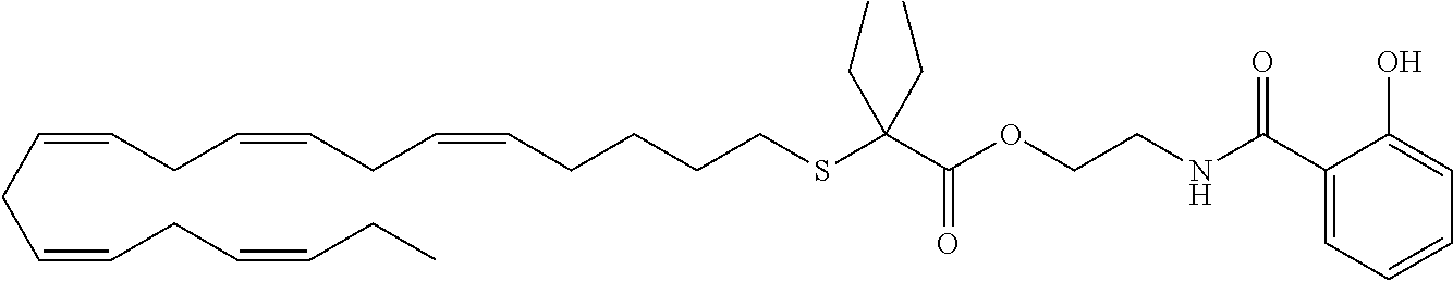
C(CSC(C(OCCNC(C1=CC=CC=C1O)=O)=O)(CC)CC)CCC=CCC=CCC=CCC=CCC=CCC
